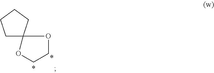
C1C2(CCC1)OCCO2
